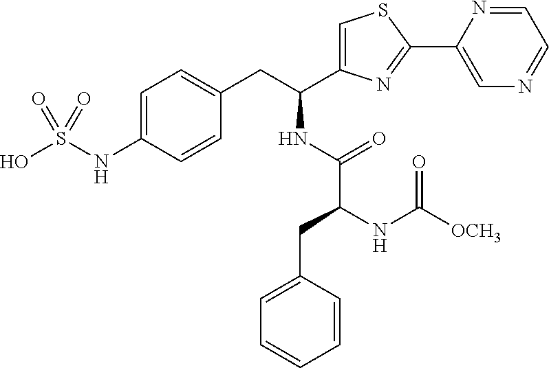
C1=C(NS(O)(=O)=O)C=CC(CC(C2=CSC(C3=CN=CC=N3)=N2)NC(C(NC([OCH3])=O)CC2=CC=CC=C2)=O)=C1
